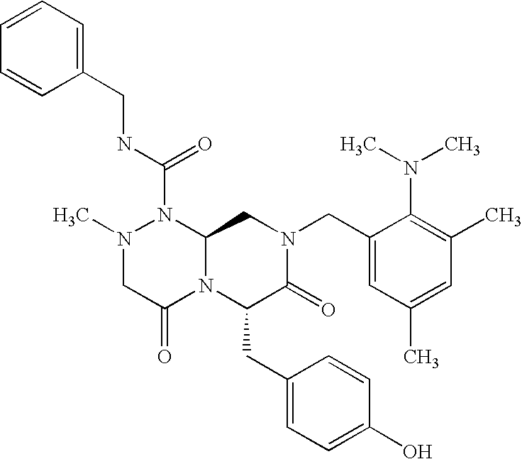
N1(C)CC(=O)N2C(N1C(NCC1=CC=CC=C1)=O)CN(CC1=CC(C)=CC(C)=C1N(C)C)C(=O)C2CC1=CC=C(O)C=C1
